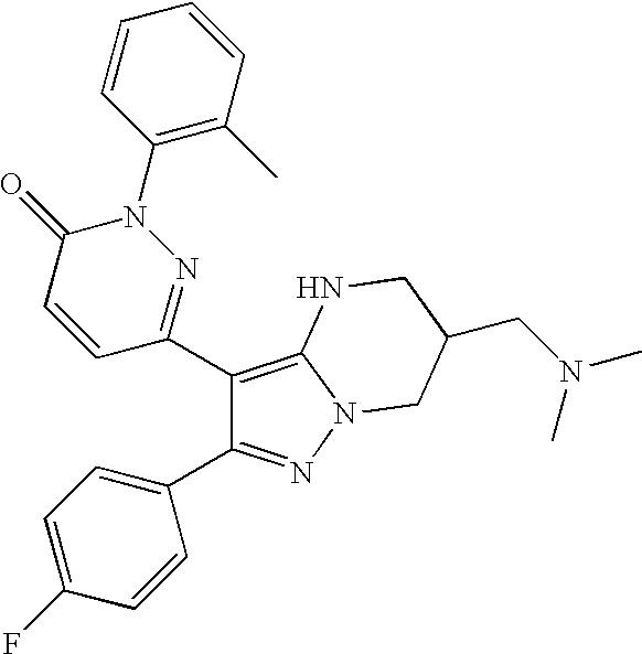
C1(C2=NN(C3=C(C)C=CC=C3)C(=O)C=C2)=C2N(N=C1C1=CC=C(F)C=C1)CC(CN(C)C)CN2
